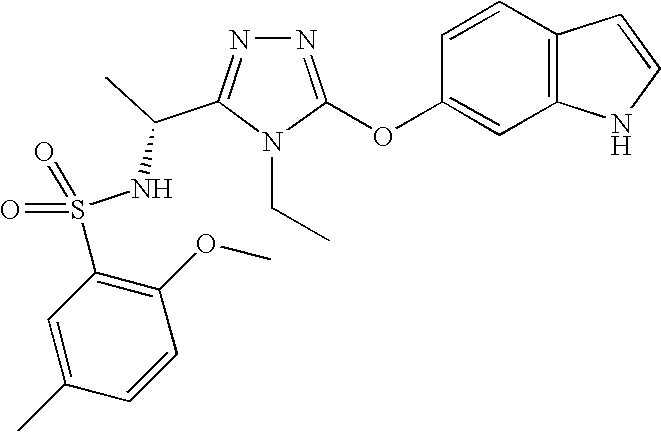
N1=C(OC2=CC3=C(C=C2)C=CN3)N(CC)C(C(NS(C2=C(OC)C=CC(C)=C2)(=O)=O)C)=N1
